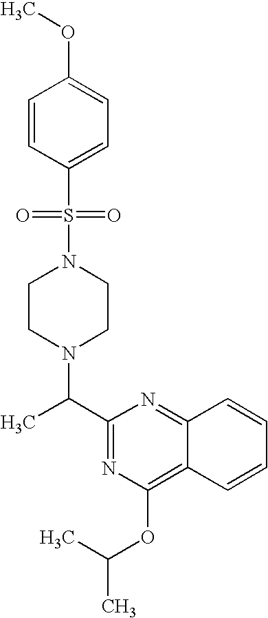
N1(S(C2=CC=C(OC)C=C2)(=O)=O)CCN(C(C2=NC(OC(C)C)=C3C(=N2)C=CC=C3)C)CC1
